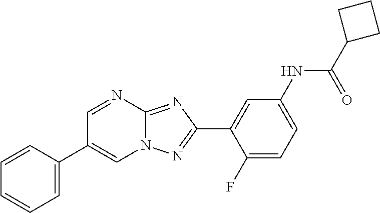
C1=C(C2=CN3C(=NC(C4=CC(NC(C5CCC5)=O)=CC=C4F)=N3)N=C2)C=CC=C1
